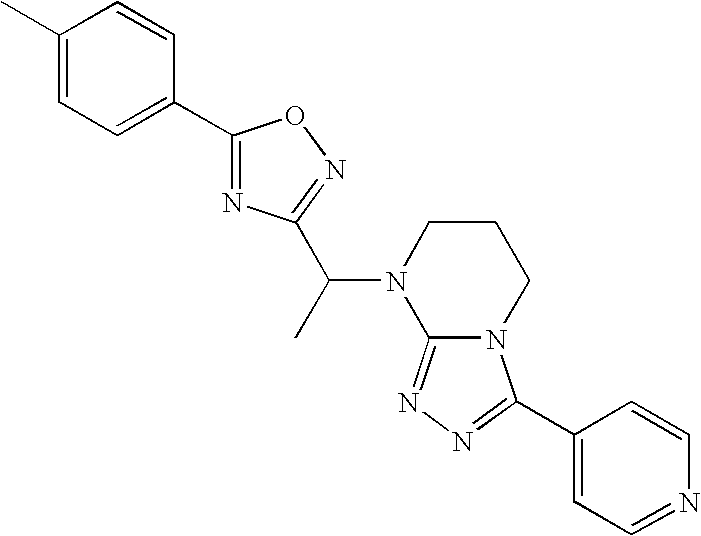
C1(C)=CC=C(C2=NC(C(N3C4=NN=C(C5=CC=NC=C5)N4CCC3)C)=NO2)C=C1
